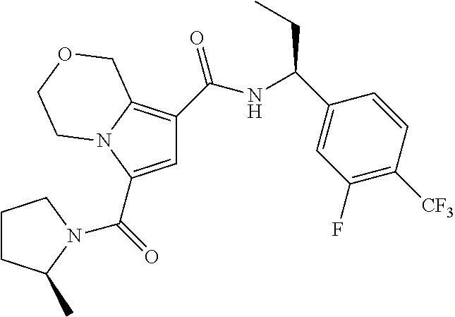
C1=C(C(=O)N2C(C)CCC2)N2C(=C1C(NC(CC)C1=CC(F)=C([CF3])C=C1)=O)COCC2
